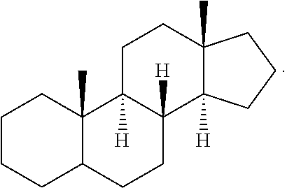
C1CCC2C(C)(C1)C1([H])C([H])(CC2)C2([H])C(C)(CC1)CCC2
